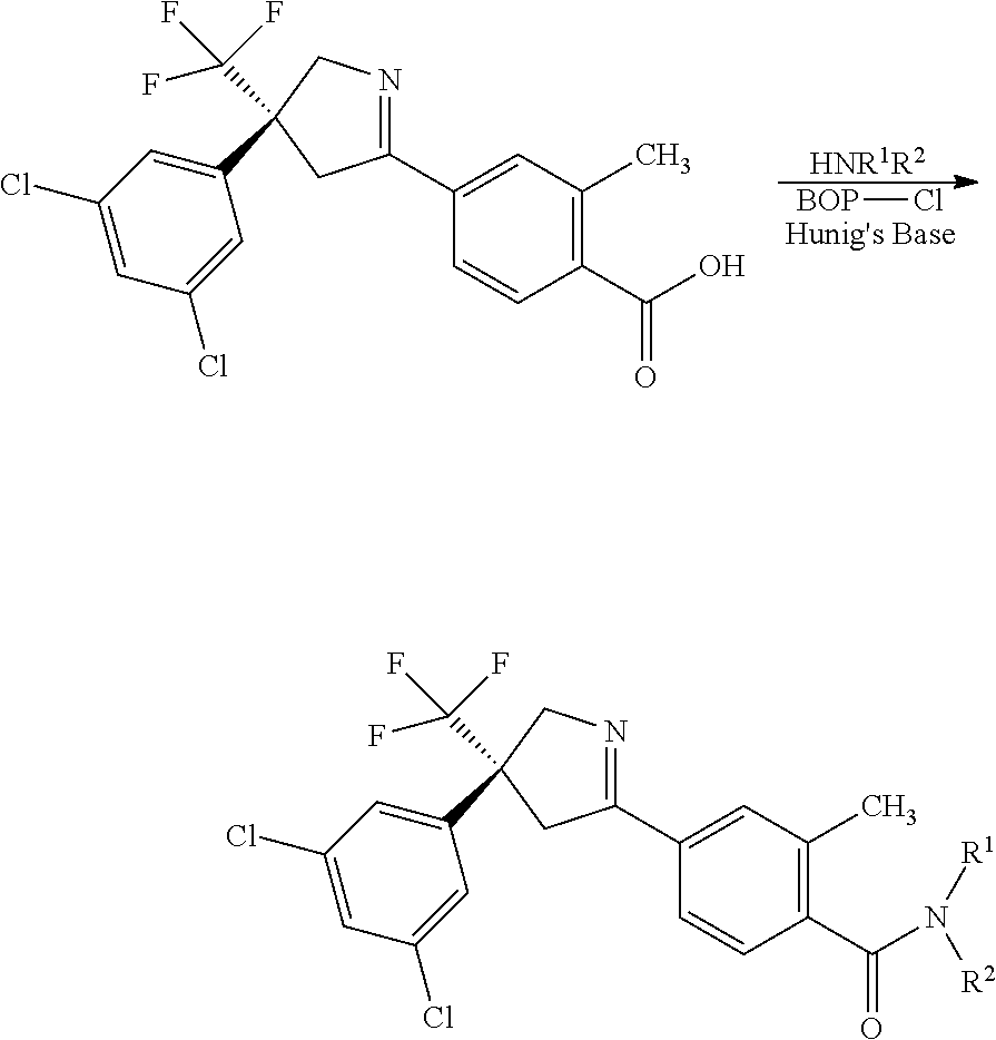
[BOP]Cl.[HNR1R2].C1=C(C2=NCC(C3=CC(Cl)=CC(Cl)=C3)(C(F)(F)F)C2)C=CC(C(O)=O)=C1C.C1=C(C2=NCC(C3=CC(Cl)=CC(Cl)=C3)(C(F)(F)F)C2)C=CC(C(N([R1])[R2])=O)=C1C
